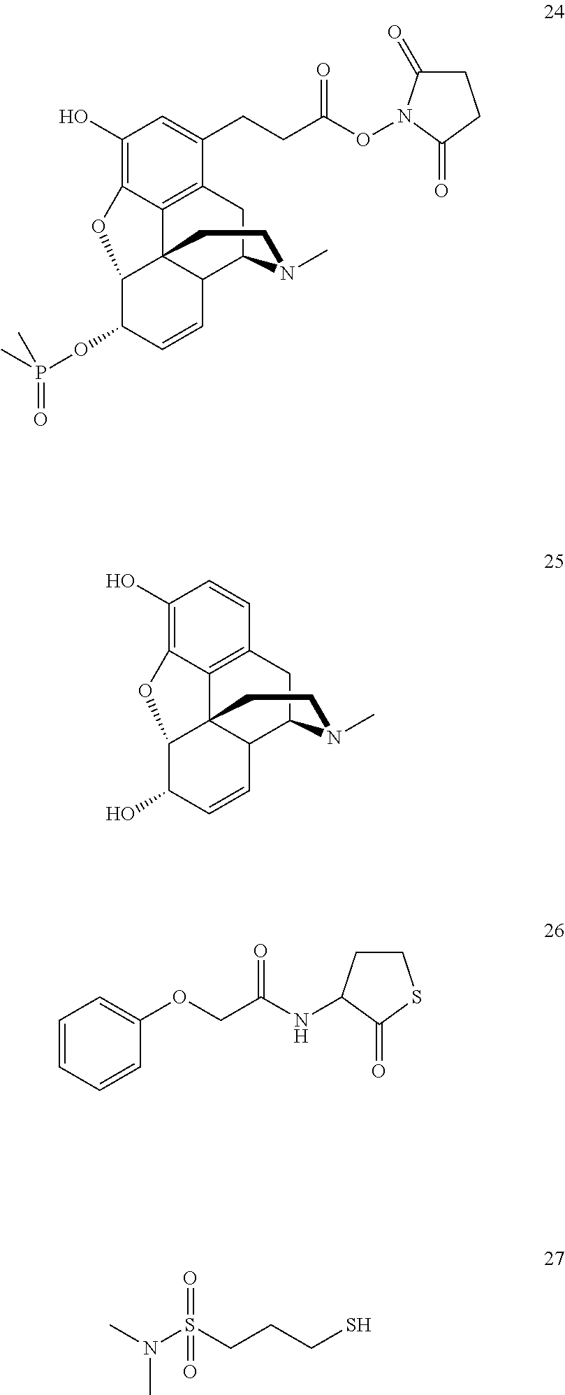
C1(O)=C2C3=C(C(CCC(ON4C(=O)CCC4=O)=O)=C1)CC1C4C3(C(C(OP(=O)(C)C)C=C4)O2)CCN1C.C1(O)=C2C3=C(C=C1)CC1C4C3(C(C(O)C=C4)O2)CCN1C.C1=CC=CC(OCC(NC2CCSC2=O)=O)=C1.CN(S(CCCS)(=O)=O)C
